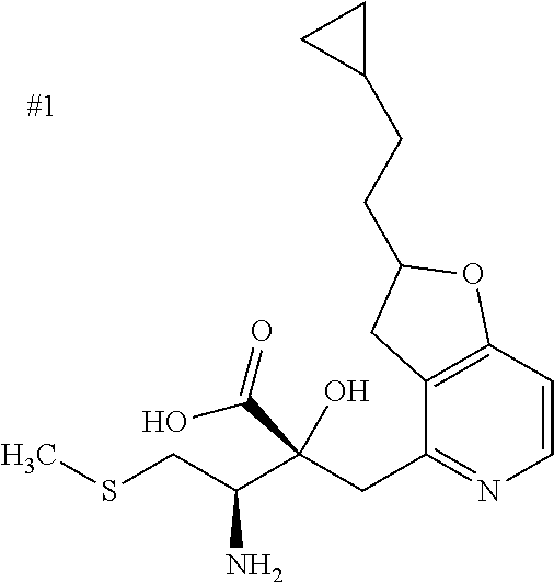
C12=C(C=CN=C1CC(C(CSC)N)(O)C(=O)O)OC(CCC1CC1)C2
